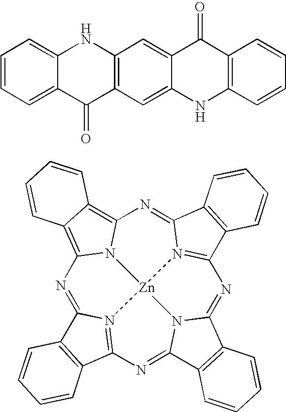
N1=C2N3=C(N=C4N5C(=NC6=N7C(=NC8=C9C(=C1N8[Zn]753)C=CC=C9)C1=C6C=CC=C1)C1=C4C=CC=C1)C1=C2C=CC=C1.C1=CC=C2C(=C1)NC1=C(C2=O)C=C2C(=C1)C(=O)C1=C(N2)C=CC=C1
